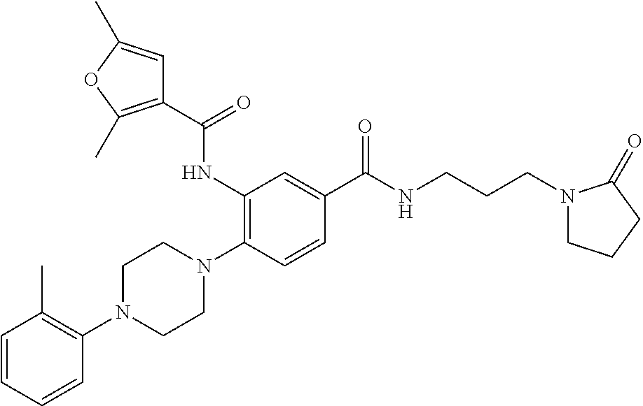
C1(C(=O)NC2=C(N3CCN(C4=C(C)C=CC=C4)CC3)C=CC(C(NCCCN3CCCC3=O)=O)=C2)=C(C)OC(C)=C1
